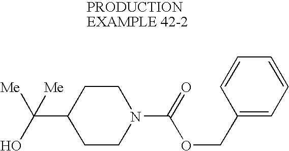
C1(C(O)([Me])[Me])CCN(C(=O)OCC2=CC=CC=C2)CC1
